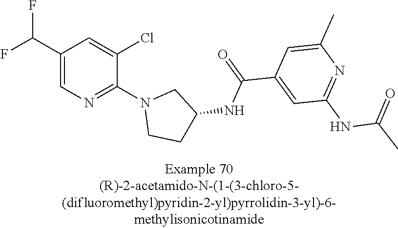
C1(C(F)F)=CN=C(N2CCC(NC(C3=CC(NC(C)=O)=NC(C)=C3)=O)C2)C(Cl)=C1
